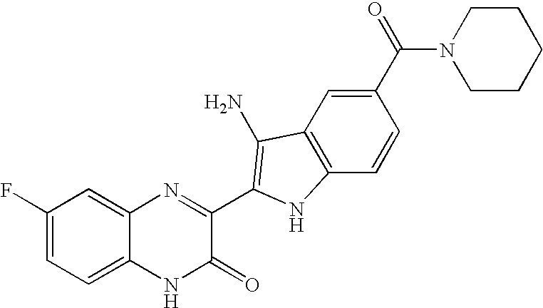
C1=C2C(=CC(F)=C1)N=C(C1=C(N)C3=C(C=CC(C(=O)N4CCCCC4)=C3)N1)C(=O)N2
